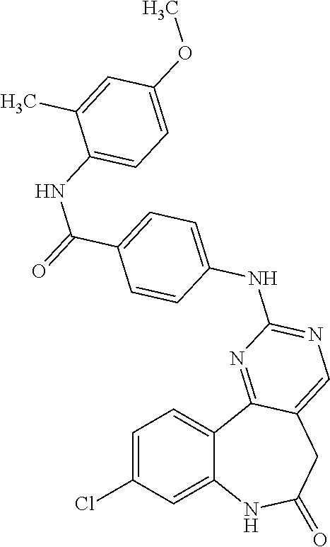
C1=C(Cl)C=C2C(=C1)C1=NC(NC3=CC=C(C(=O)NC4=CC=C(OC)C=C4C)C=C3)=NC=C1CC(=O)N2
